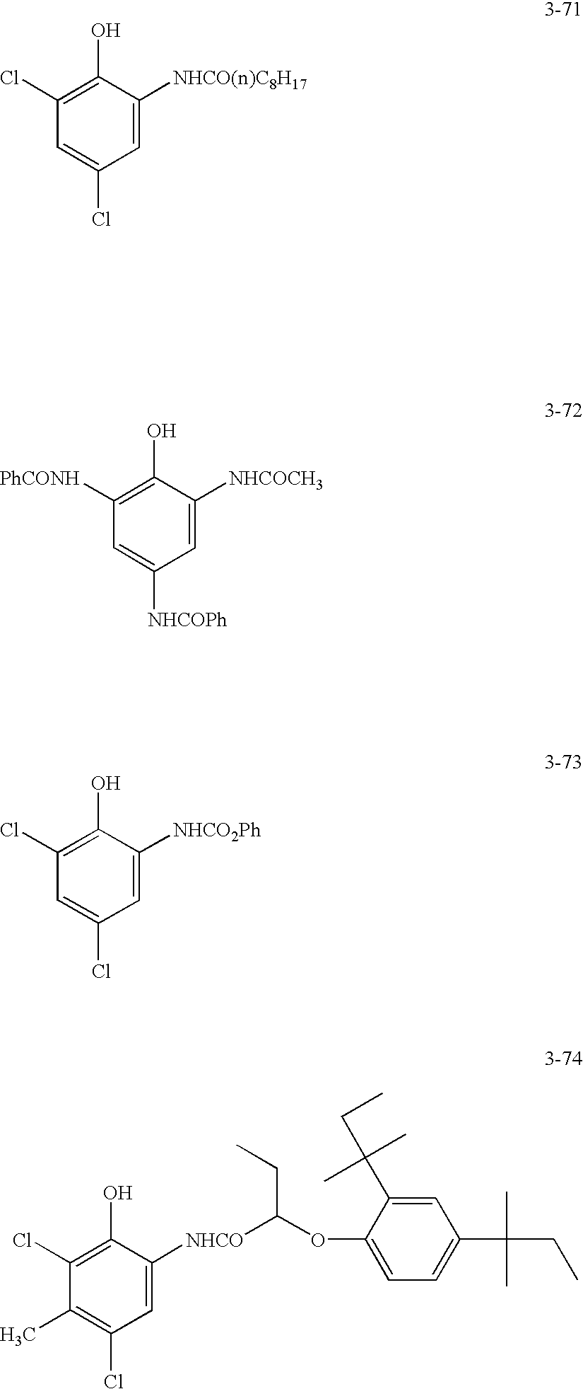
C1=C([NHCO(n)C8H17])C(O)=C(Cl)C=C1Cl.C1=C([NHCOCH3])C(O)=C([PhCONH])C=C1[NHCOPh].C1=C([NHCO2Ph])C(O)=C(Cl)C=C1Cl.C1=C([NHCO]C(CC)OC2=CC=C(C(C)(C)CC)C=C2C(C)(C)CC)C(O)=C(Cl)C(C)=C1Cl
